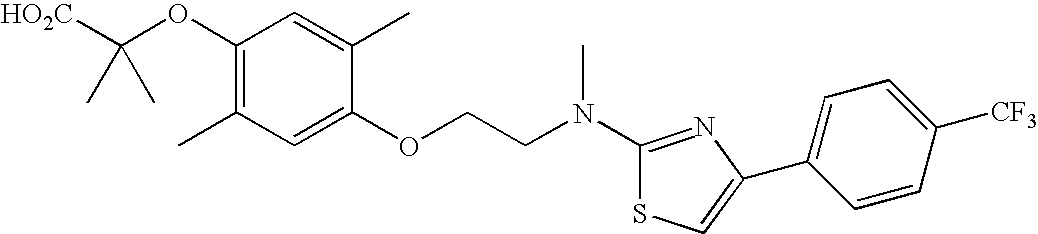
[HO2C]C(OC1=C(C)C=C(OCCN(C2=NC(C3=CC=C([CF3])C=C3)=CS2)C)C(C)=C1)(C)C
